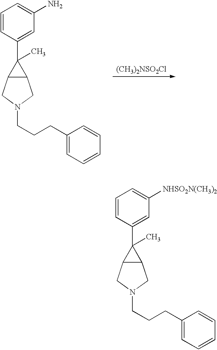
C1=CC(C2(C)C3C2CN(CCCC2=CC=CC=C2)C3)=CC(N)=C1.[(CH3)2NSO2Cl].C1=CC(C2(C)C3C2CN(CCCC2=CC=CC=C2)C3)=CC([NHSO2N(CH3)2])=C1
